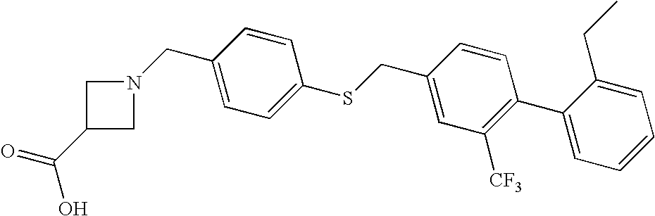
C1(C(=O)O)CN(CC2=CC=C(SCC3=CC([CF3])=C(C4=CC=CC=C4CC)C=C3)C=C2)C1
